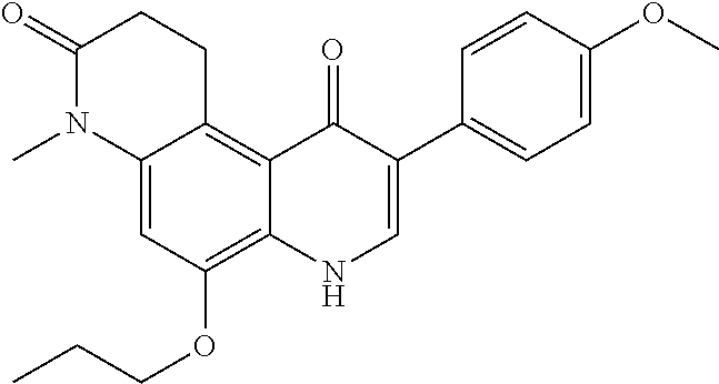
C12=CC(OCCC)=C3C(=C1CCC(=O)N2C)C(=O)C(C1=CC=C(OC)C=C1)=CN3
